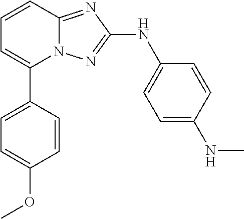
N12C(=NC(NC3=CC=C(NC)C=C3)=N1)C=CC=C2C1=CC=C(OC)C=C1
